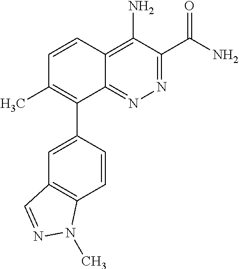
C1=CC2=C(N)C(C(N)=O)=NN=C2C(C2=CC3=C(C=C2)N(C)N=C3)=C1C
